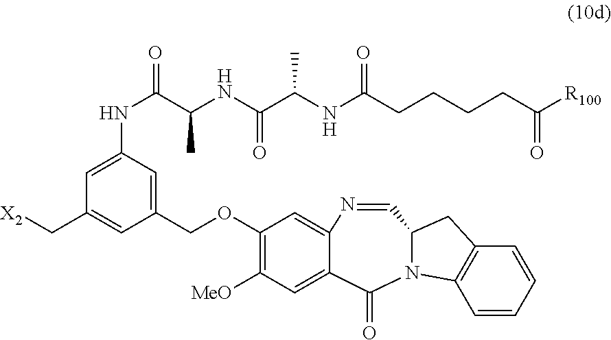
C1(OCC2=CC(NC(C(C)NC(=O)C(NC(=O)CCCCC([R100])=O)C)=O)=CC(C[X2])=C2)=C([MeO])C=C2C(=C1)N=CC1CC3=C(C=CC=C3)N1C2=O
